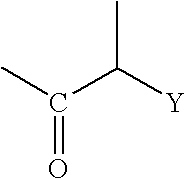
CC(C([Y])C)=O
